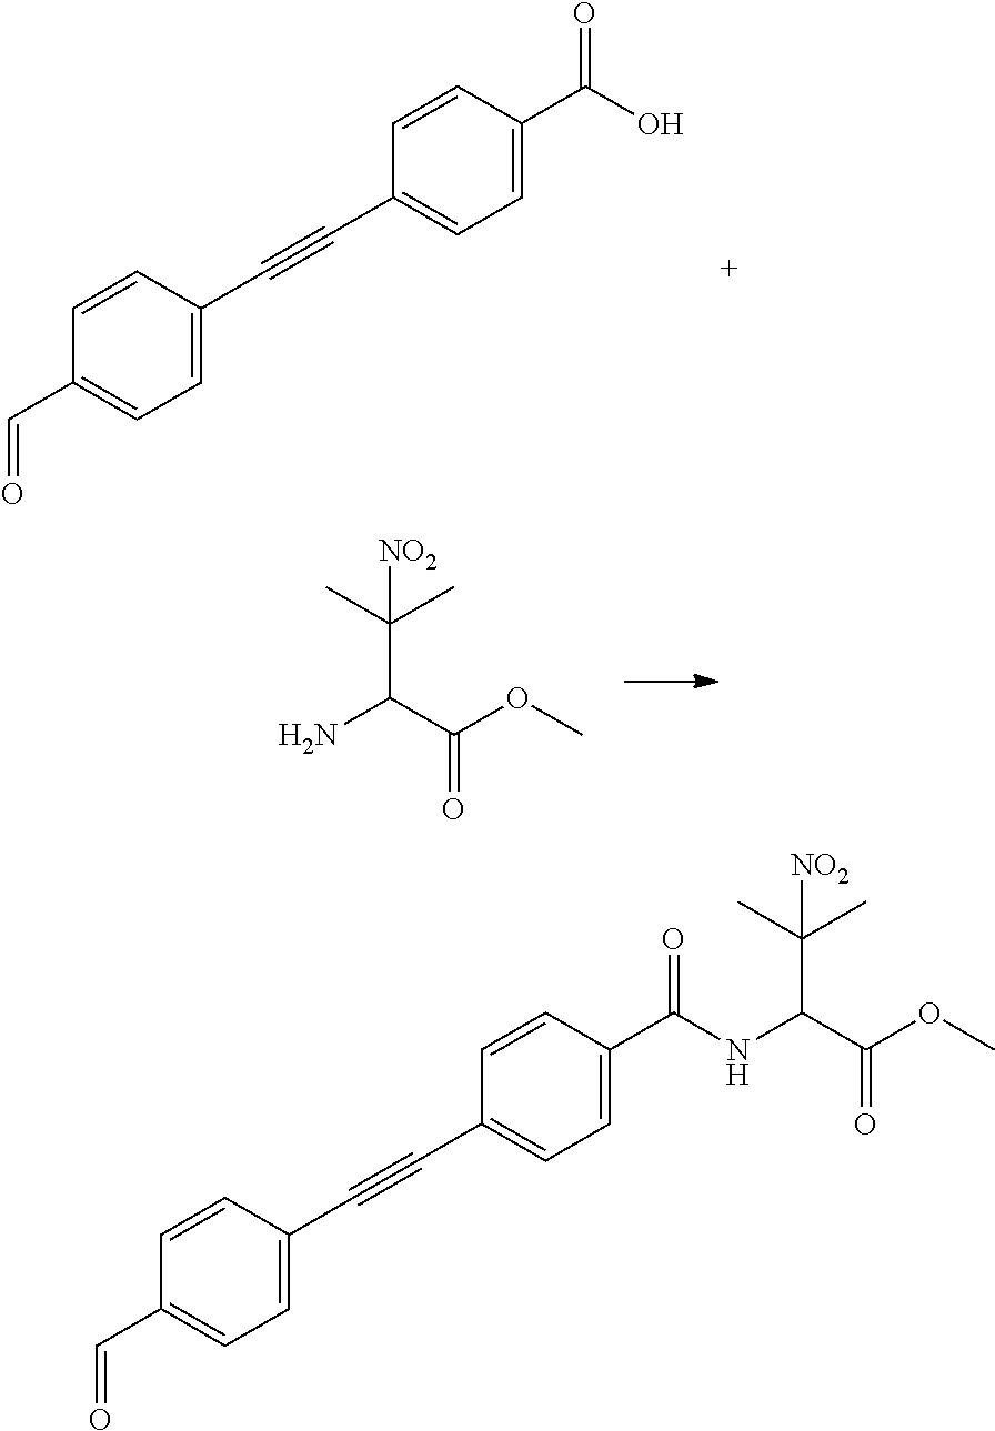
C1=CC(C(O)=O)=CC=C1C#CC1=CC=C(C=O)C=C1.NC(C(OC)=O)C(C)(C)[NO2].C1=CC(C(=O)NC(C(OC)=O)C(C)(C)[NO2])=CC=C1C#CC1=CC=C(C=O)C=C1
